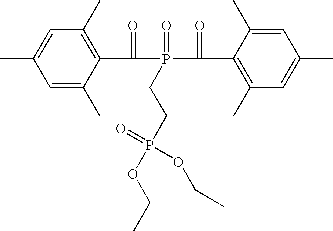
C1=C(C)C(C(P(C(C2=C(C)C=C(C)C=C2C)=O)(=O)CCP(OCC)(=O)OCC)=O)=C(C)C=C1C
